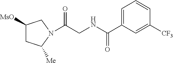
[MsO]C1CC([Me])N(C(CNC(C2=CC=CC([CF3])=C2)=O)=O)C1
